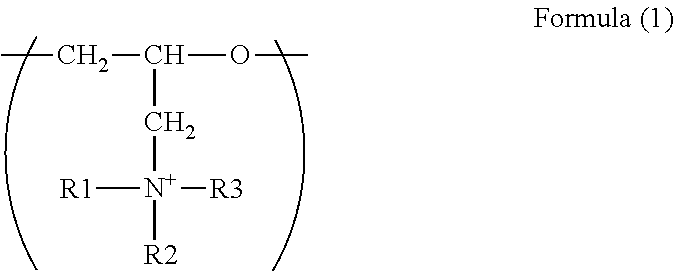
CCC(OC)C[N+]([R2])([R3])[R1]
